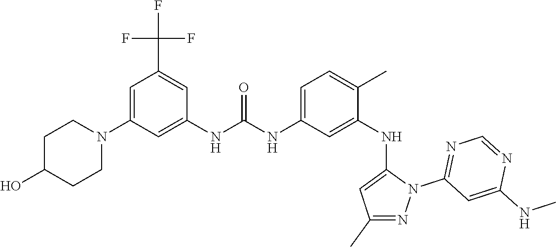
C1=C(N2CCC(O)CC2)C=C(NC(NC2=CC=C(C)C(NC3=CC(C)=NN3C3=NC=NC(NC)=C3)=C2)=O)C=C1C(F)(F)F
